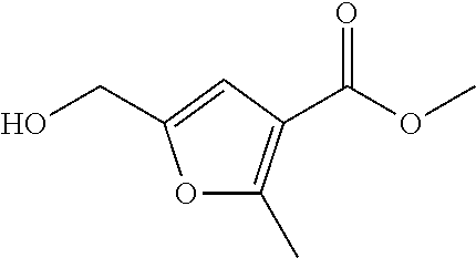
O1C(C)=C(C(OC)=O)C=C1CO
